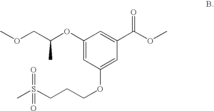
C1(OC(COC)C)=CC(OCCCS(C)(=O)=O)=CC(C(OC)=O)=C1
